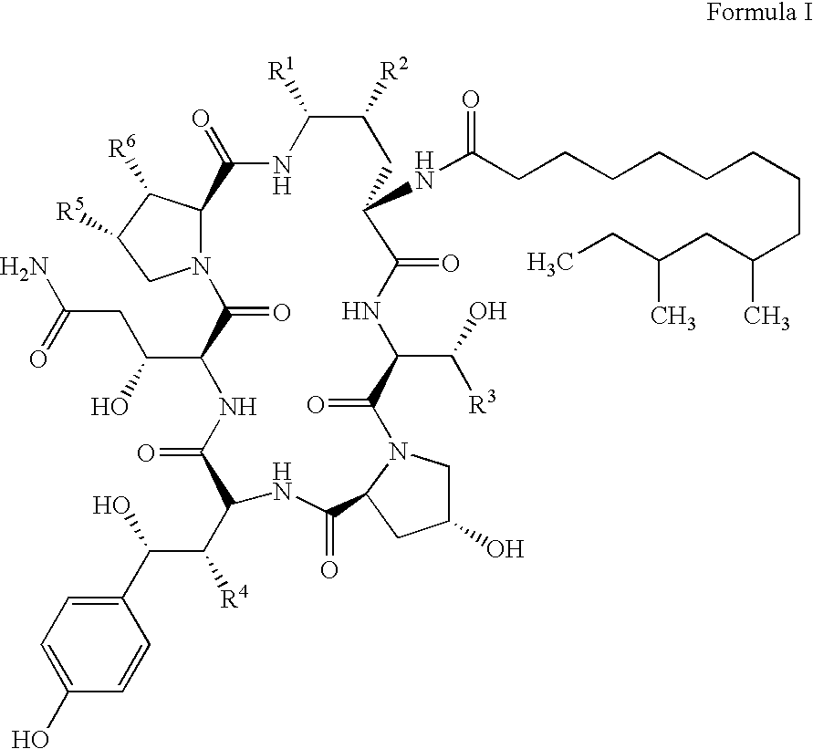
C1(O)=CC=C(C(C(C2NC(=O)C3CC(O)CN3C(=O)C(C(O)[R3])NC(=O)C(NC(=O)CCCCCCCCC(CC(CC)C)C)CC([R2])C([R1])NC(=O)C3N(CC([R5])C3[R6])C(=O)C(C(CC(=O)N)O)NC2=O)[R4])O)C=C1
